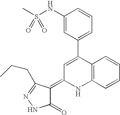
C1=C(C2=CC=CC(NS(C)(=O)=O)=C2)C2=C(NC1=C1C(=O)NN=C1CCC)C=CC=C2
